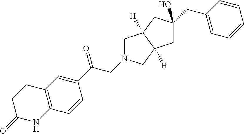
C1(C(CN2CC3([H])C([H])(C2)CC(CC2=CC=CC=C2)(O)C3)=O)=CC2=C(C=C1)NC(=O)CC2
